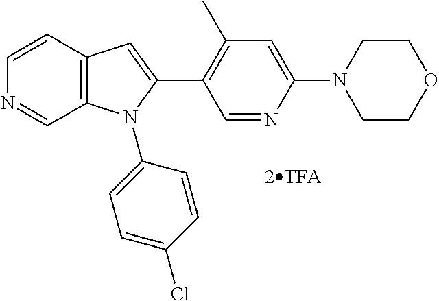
C1=CC2=C(C=N1)N(C1=CC=C(Cl)C=C1)C(C1=C(C)C=C(N3CCOCC3)N=C1)=C2
